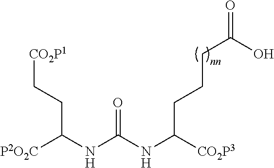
[P2O2C]C(NC(NC([CO2P3])CCCC(=O)O)=O)CC[CO2P1]
